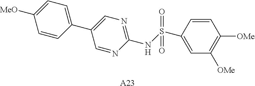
C1=NC(NS(C2=CC([OMe])=C([OMe])C=C2)(=O)=O)=NC=C1C1=CC=C([MeO])C=C1.[A23]
